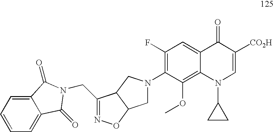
N1=C(CN2C(=O)C3=CC=CC=C3C2=O)C2C(O1)CN(C1=C(F)C=C3C(=C1OC)N(C1CC1)C=C([CO2H])C3=O)C2
